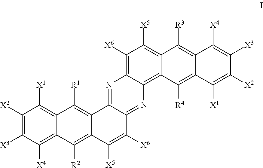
C1([X2])=C([X3])C([X4])=C2C(=C1[X1])C([R1])=C1C(=C2[R2])C([X5])=C([X6])C2=NC3=C4C(=C([X5])C([X6])=C3N=C12)C([R3])=C1C(=C4[R4])C([X1])=C([X2])C([X3])=C1[X4]
